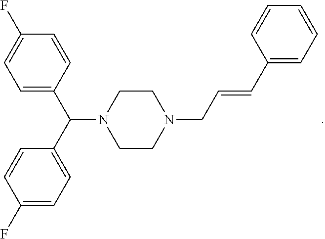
C1CN(CC=CC2=CC=CC=C2)CCN1C(C1=CC=C(F)C=C1)C1=CC=C(F)C=C1
